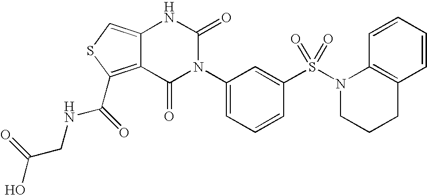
C12=C(C(=O)NCC(O)=O)SC=C1NC(=O)N(C1=CC=CC(S(N3CCCC4=C3C=CC=C4)(=O)=O)=C1)C2=O
